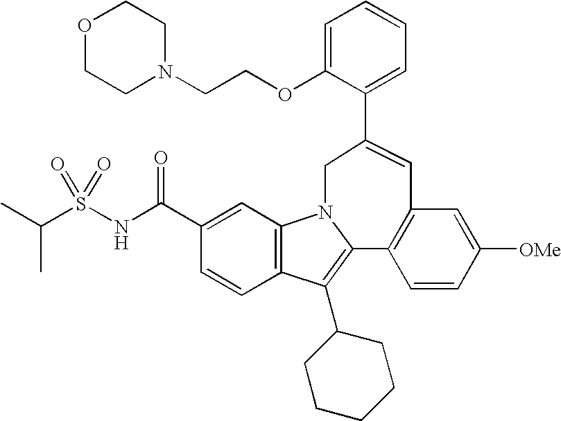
C1(C(NS(C(C)C)(=O)=O)=O)=CC2=C(C=C1)C(C1CCCCC1)=C1N2CC(C2=CC=CC=C2OCCN2CCOCC2)=CC2=C1C=CC([OMe])=C2
